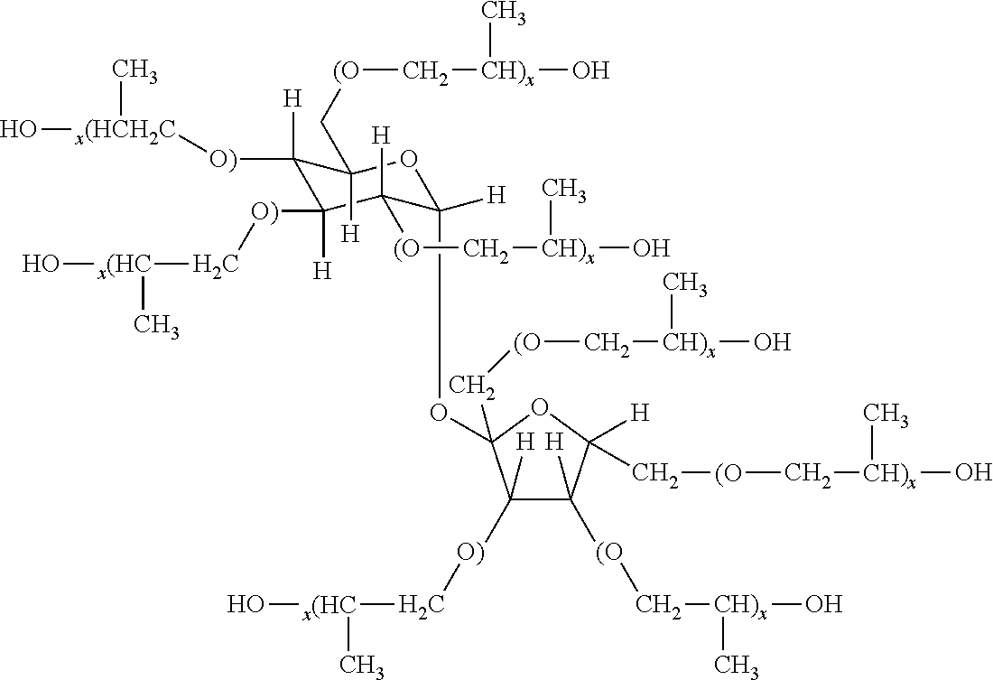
[O)](C1([H])C([(O]C[CH)x](C)O)([H])C(C[(O]C[CH)x](C)O)([H])OC1(OC1([H])C([H])([(O]C[CH)x](O)C)C([H])([O)]C[x(HC](C)O)C([H])([O)][x(HCH2C](C)O)C([H])(C[(O]C[CH)x](O)C)O1)C[(O]C[CH)x](O)C)C[x(HC](C)O
